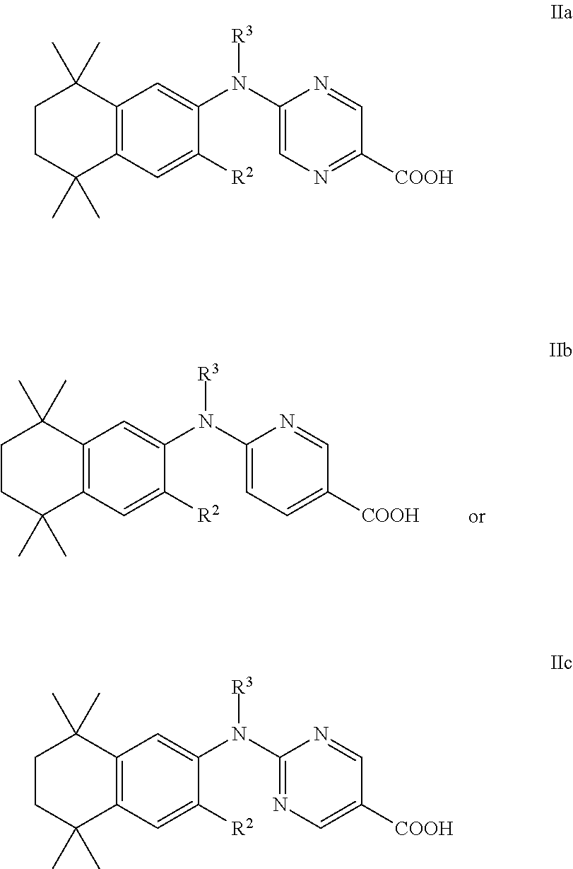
C12=C(C=C([R2])C(N(C3=CN=C([COOH])C=N3)[R3])=C1)C(C)(C)CCC2(C)C.C12=C(C=C([R2])C(N(C3=NC=C([COOH])C=N3)[R3])=C1)C(C)(C)CCC2(C)C.C12=C(C=C([R2])C(N(C3=CC=C([COOH])C=N3)[R3])=C1)C(C)(C)CCC2(C)C
